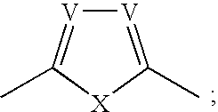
[V]1=C(C)[X]C(C)=[V]1
